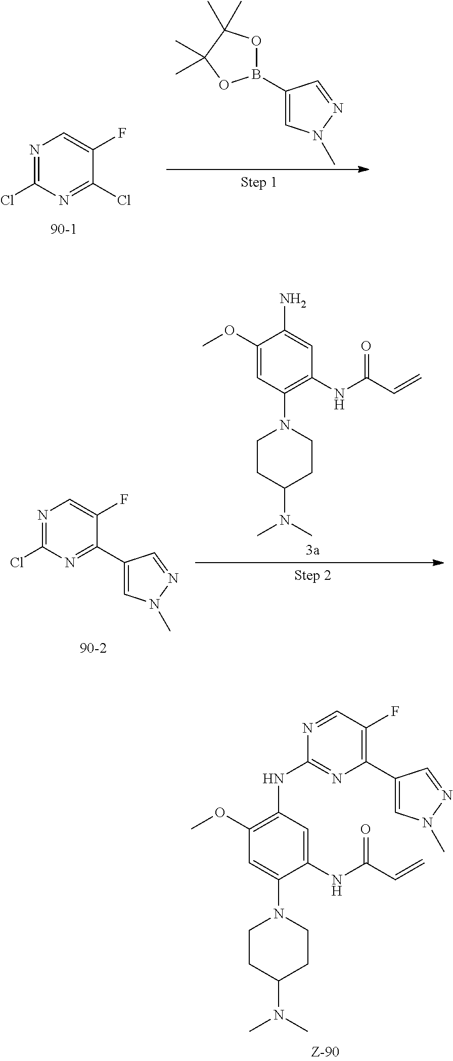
N1=C(Cl)N=C(Cl)C(F)=C1.C1(B2OC(C)(C)C(C)(C)O2)=CN(C)N=C1.N1=C(Cl)N=C(C2=CN(C)N=C2)C(F)=C1.C1(OC)=CC(N2CCC(N(C)C)CC2)=C(NC(C=C)=O)C=C1N.C1(OC)=C(NC2=NC(C3=CN(C)N=C3)=C(F)C=N2)C=C(NC(C=C)=O)C(N2CCC(N(C)C)CC2)=C1
